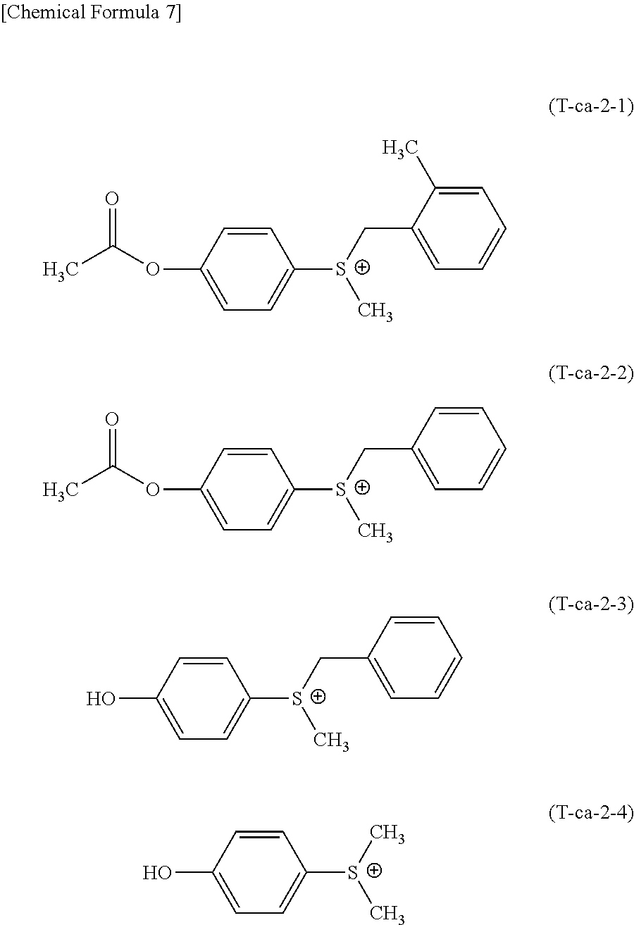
CC(OC1=CC=C([S+](CC2=CC=CC=C2C)C)C=C1)=O.CC(OC1=CC=C([S+](CC2=CC=CC=C2)C)C=C1)=O.OC1=CC=C([S+](CC2=CC=CC=C2)C)C=C1.OC1=CC=C([S+](C)C)C=C1
